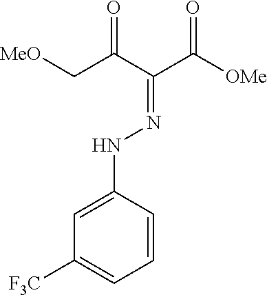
C1=C(NN=C(C([OMe])=O)C(C[MeO])=O)C=CC=C1[F3C]
